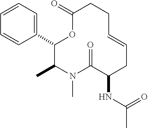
C1(C2=CC=CC=C2)C(C)N(C)C(=O)C(NC(C)=O)CC=CCCC(=O)O1
